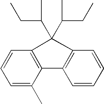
C1=CC=C(C)C2=C1C(C(CC)C)(C(CC)C)C1=C2C=CC=C1
